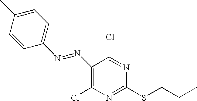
C1(N=NC2=CC=C(C)C=C2)=C(Cl)N=C(SCCC)N=C1Cl
